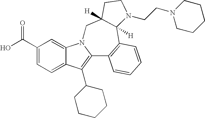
C1(C(O)=O)=CC=C2C(=C1)N1C(=C2C2CCCCC2)C2=C(C3([H])C([H])(C1)CCN3CCN1CCCCC1)C=CC=C2
